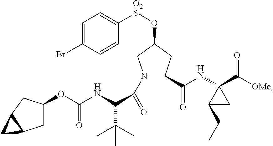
C(NC1(C([OMe])=O)C(CC)C1)(=O)C1N(C(=O)C(NC(OC2CC3C(C2)C3)=O)C(C)(C)C)CC(O[O2S]C2=CC=C(Br)C=C2)C1
